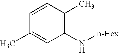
C1(C)=C(N[n-Hex])C=C(C)C=C1
